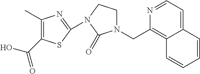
C(C1=C2C(=CC=N1)C=CC=C2)N1CCN(C2=NC(C)=C(C(O)=O)S2)C1=O
